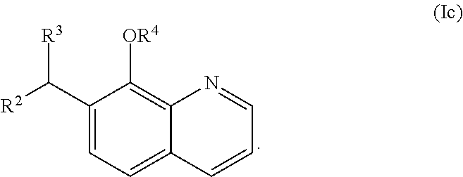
[R2]C(C1=CC=C2C(=C1[OR4])N=CC=C2)[R3]
